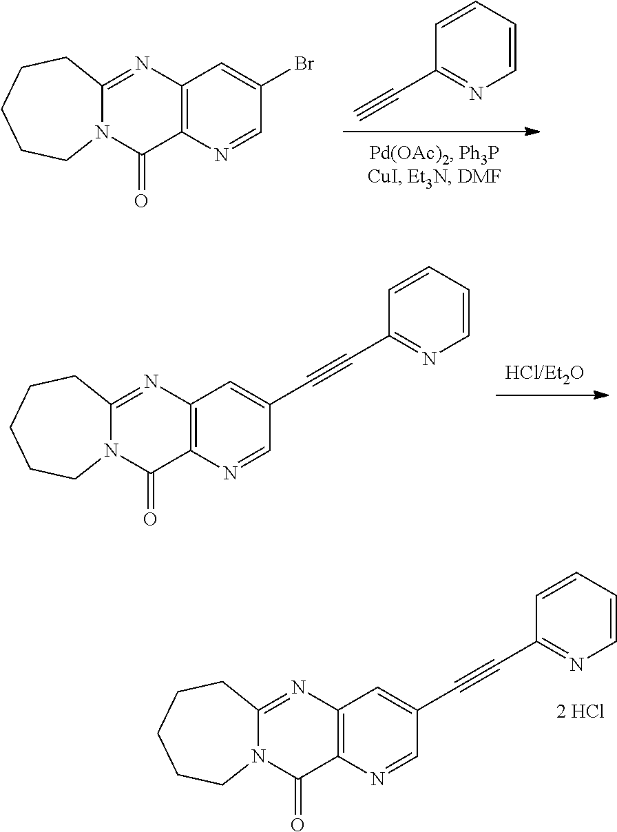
C12=C(N=C3N(C1=O)CCCCC3)C=C(C#CC1=NC=CC=C1)C=N2.[2 HCl].C1(C#C)=NC=CC=C1.C12=C(N=C3N(C1=O)CCCCC3)C=C(Br)C=N2.C12=C(N=C3N(C1=O)CCCCC3)C=C(C#CC1=NC=CC=C1)C=N2
